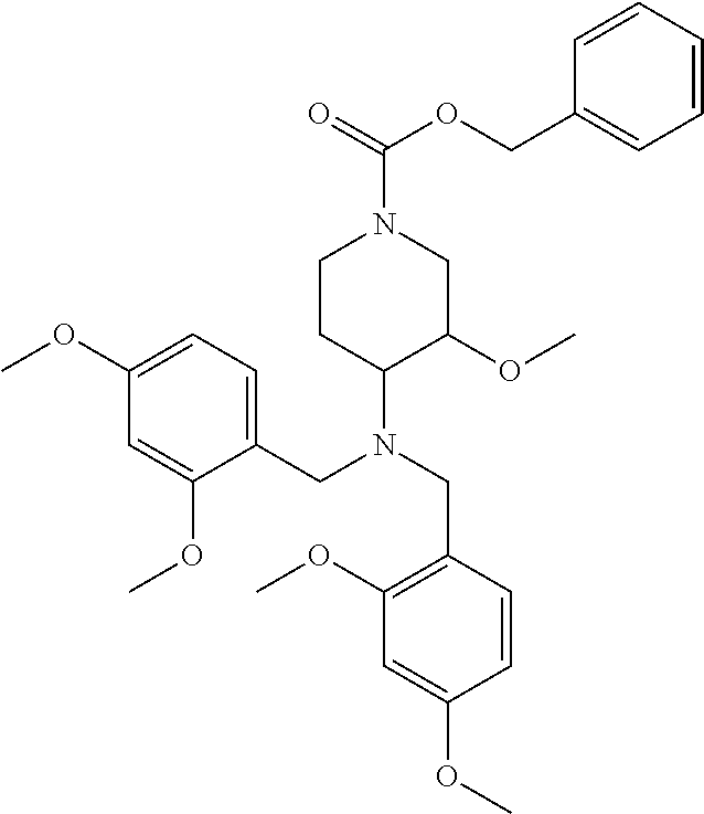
C1=CC=CC(COC(=O)N2CCC(N(CC3=C(OC)C=C(OC)C=C3)CC3=CC=C(OC)C=C3OC)C(OC)C2)=C1
